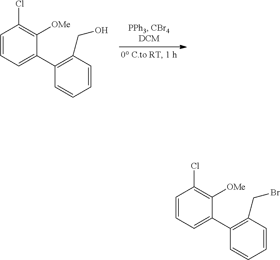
C1(C2=CC=CC(Cl)=C2[OMe])=C(CO)C=CC=C1.C1(C2=CC=CC(Cl)=C2[OMe])=C(CBr)C=CC=C1
